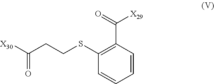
[X30]C(CCSC1=C(C(=O)[X29])C=CC=C1)=O
